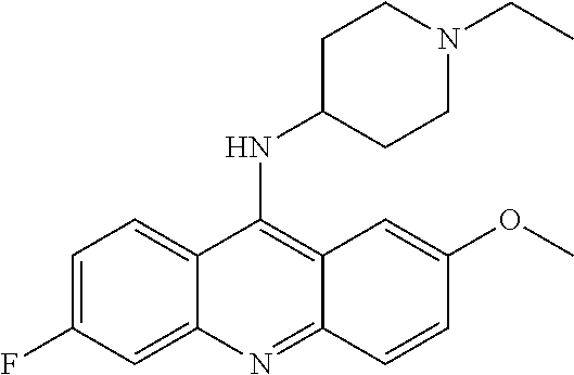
N(C1=C2C(=NC3=CC(F)=CC=C13)C=CC(OC)=C2)C1CCN(CC)CC1
